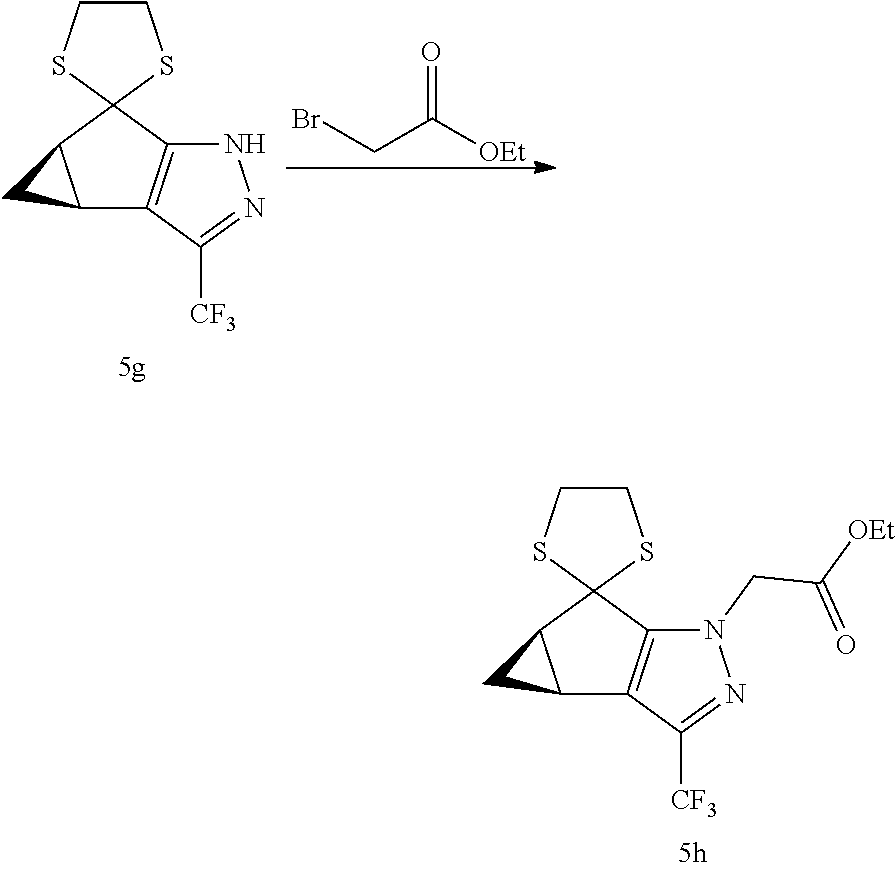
C12(C3CC3C3=C1N(CC(=O)[OEt])N=C3[CF3])SCCS2.C12(C3CC3C3=C1NN=C3[CF3])SCCS2.BrCC([OEt])=O
